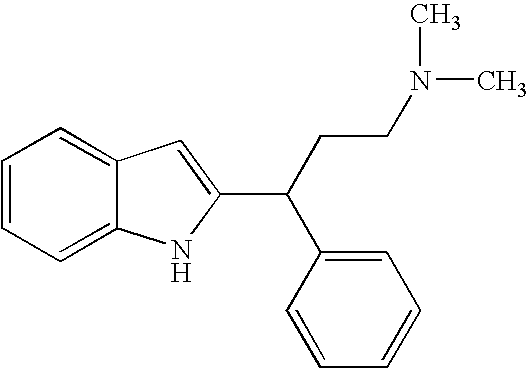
C1=CC=C2C(=C1)C=C(C(C1=CC=CC=C1)CCN(C)C)N2
